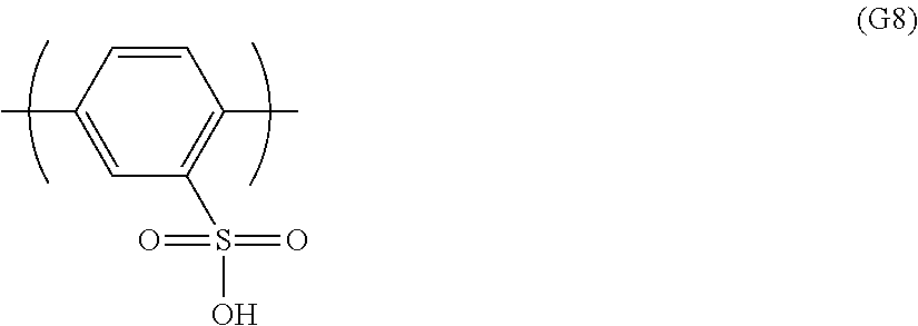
C1=CC(C)=CC(S(O)(=O)=O)=C1C
